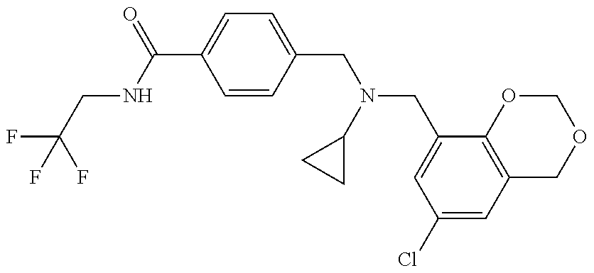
FC(CNC(C1=CC=C(CN(CC2=CC(Cl)=CC3=C2OCOC3)C2CC2)C=C1)=O)(F)F
